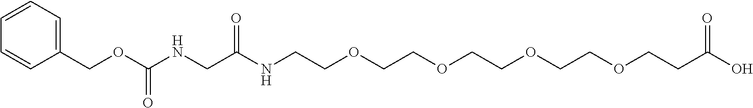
C1(COC(NCC(NCCOCCOCCOCCOCCC(O)=O)=O)=O)=CC=CC=C1
